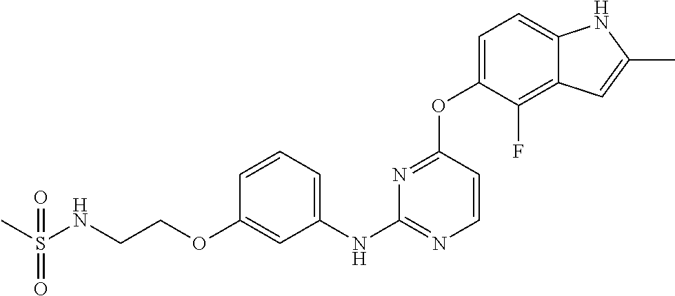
C1(OCCNS(C)(=O)=O)=CC(NC2=NC=CC(OC3=CC=C4C(=C3F)C=C(C)N4)=N2)=CC=C1
